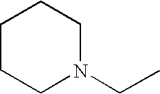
C1CCN(CC)CC1
